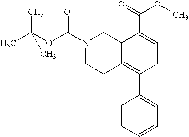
N1(C(=O)OC(C)(C)C)CCC2=C(C3=CC=CC=C3)CC=C(C(=O)OC)C2C1
